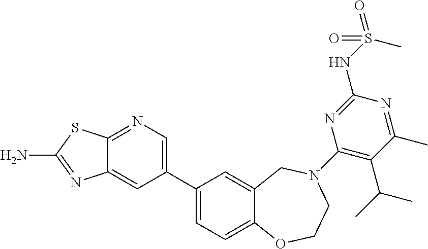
C12=NC=C(C3=CC=C4C(=C3)CN(C3=C(C(C)C)C(C)=NC(NS(=O)(C)=O)=N3)CCO4)C=C1N=C(N)S2
